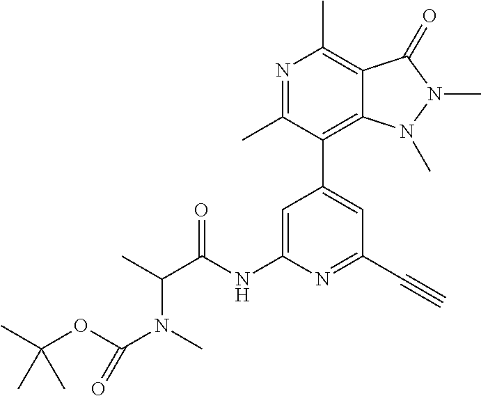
C1(C2=CC(C#C)=NC(NC(C(C)N(C)C(OC(C)(C)C)=O)=O)=C2)=C2C(=C(C)N=C1C)C(=O)N(C)N2C
